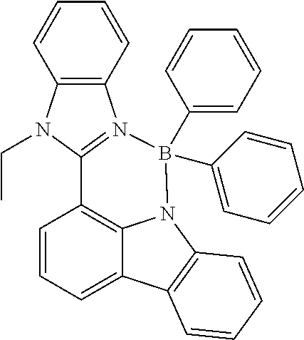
C1=CC=C2C3=C1C1=N(C4=C(N1CC)C=CC=C4)B(C1=CC=CC=C1)(C1=CC=CC=C1)N3C1=C2C=CC=C1
